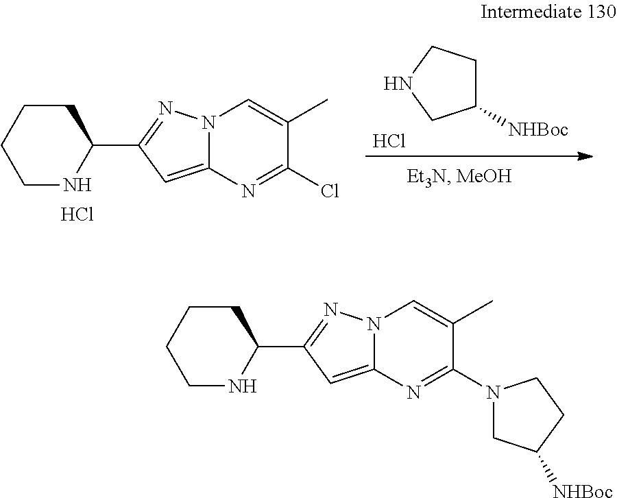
Cl.C1([NHBoc])CCNC1.N1C(C2=NN3C(=C2)N=C(Cl)C(C)=C3)CCCC1.Cl.N1C(C2=NN3C(=C2)N=C(N2CC([NHBoc])CC2)C(C)=C3)CCCC1
